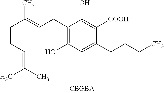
C(CC=C(C)C)C(=CCC1=C(O)C=C(CCCC)C([COOH])=C1O)C
